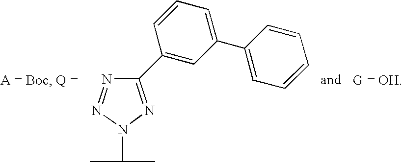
N1=NN(C(C)C)N=C1C1=CC(C2=CC=CC=C2)=CC=C1
